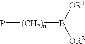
P[(CH2)n]B([OR1])[OR2]
